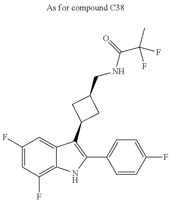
C1(F)=CC(F)=C2C(=C1)C(C1CC(CNC(C(F)(C)F)=O)C1)=C(C1=CC=C(F)C=C1)N2
